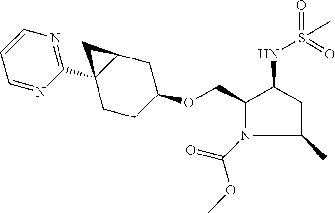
C1(COC2CCC3(C4=NC=CC=N4)C(C2)C3)N(C(=O)OC)C(C)CC1NS(=O)(=O)C
